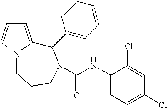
C1=C2N(C=C1)CCCN(C(NC1=CC=C(Cl)C=C1Cl)=O)C2C1=CC=CC=C1
